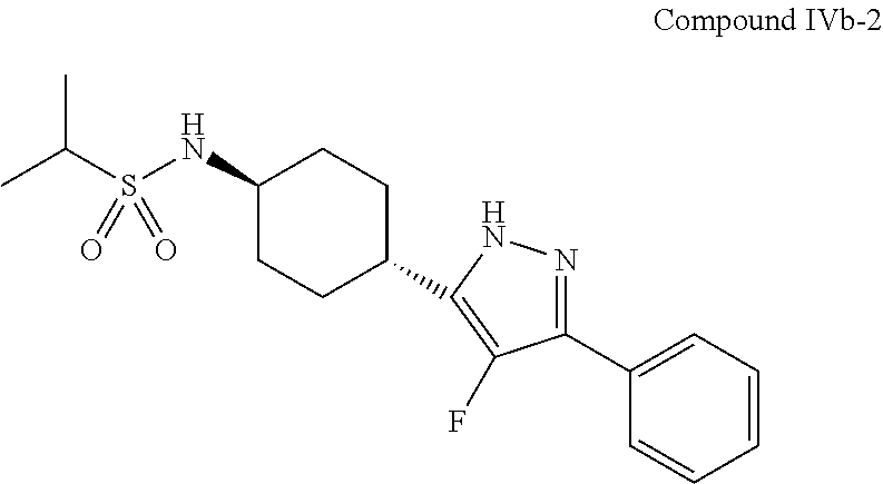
C1(NS(C(C)C)(=O)=O)CCC(C2=C(F)C(C3=CC=CC=C3)=NN2)CC1
